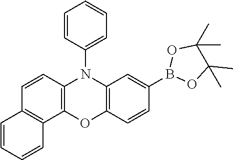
C1=CC=CC2=C1C=CC1=C2OC2=C(N1C1=CC=CC=C1)C=C(B1OC(C)(C)C(C)(C)O1)C=C2
